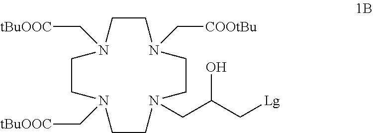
C1N(C[tBuOOC])CCN(C[tBuOOC])CCN(CC(C[Lg])O)CCN(C[COOtBu])C1
